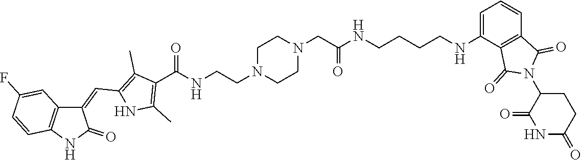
C1(C(=O)NCCN2CCN(CC(NCCCCNC3=CC=CC4=C3C(=O)N(C3CCC(=O)NC3=O)C4=O)=O)CC2)=C(C)NC(C=C2C3=C(C=CC(F)=C3)NC2=O)=C1C
